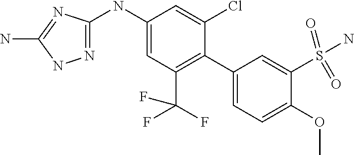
C1(C2=C(C(F)(F)F)C=C(NC3=NNC(N)=N3)C=C2Cl)=CC=C(OC)C(S(=O)(=O)N)=C1
